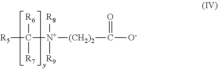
[R5]C([R6])([R7])[N+]([R8])([R9])[(CH2)2]C(=O)[O-]
